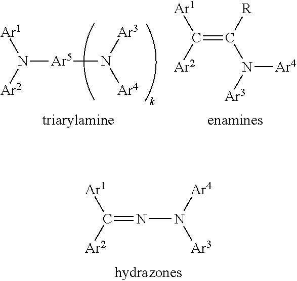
C(=NN([Ar3])[Ar4])([Ar1])[Ar2].N([Ar5]N([Ar4])[Ar3])([Ar1])[Ar2].C(=C([R])N([Ar3])[Ar4])([Ar1])[Ar2]
